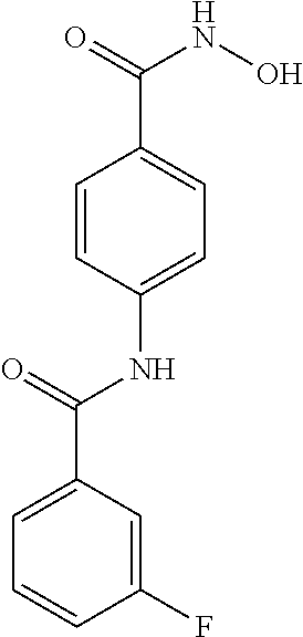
C1=CC(NC(C2=CC=CC(F)=C2)=O)=CC=C1C(=O)NO
